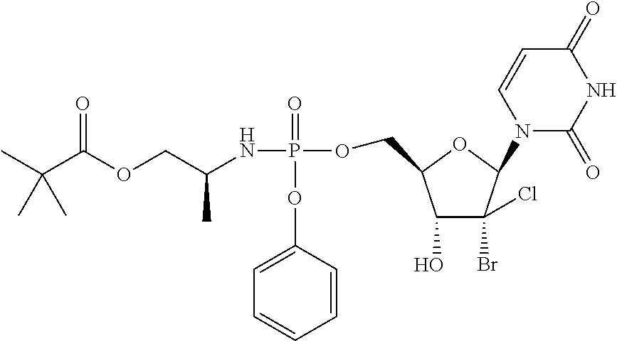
C(C(OCC(NP(=O)(OC1=CC=CC=C1)OCC1C(O)C(Br)(Cl)C(N2C(=O)NC(=O)C=C2)O1)C)=O)(C)(C)C
